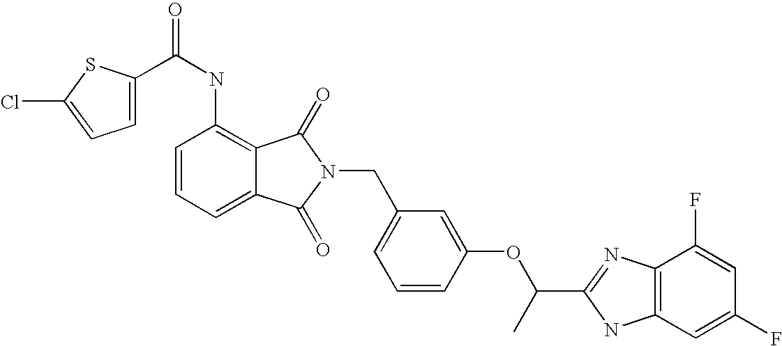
C1(NC(=O)C2=CC=C(Cl)S2)=C2C(=CC=C1)C(=O)N(CC1=CC=CC(OC(C3=NC4=C(N3)C=C(F)C=C4F)C)=C1)C2=O
